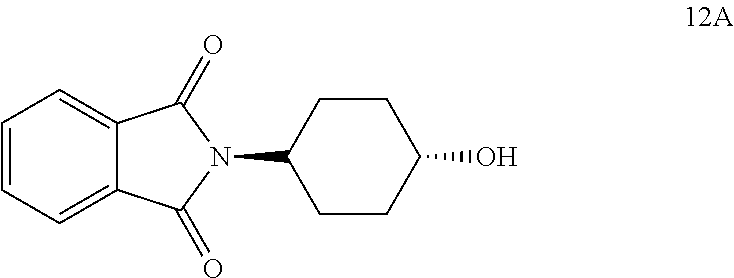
C1=CC=C2C(=C1)C(=O)N(C1CCC(O)CC1)C2=O
